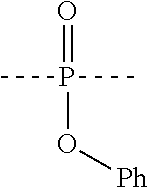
O=P(O[Ph])(C)C
